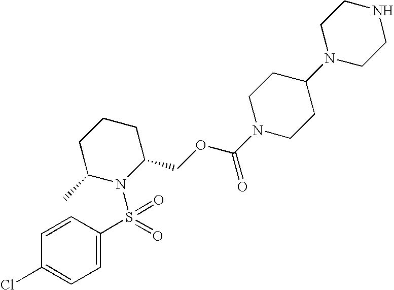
C1=C(S(N2C(COC(N3CCC(N4CCNCC4)CC3)=O)CCCC2C)(=O)=O)C=CC(Cl)=C1
